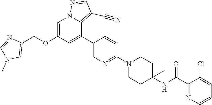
C1=C(OCC2=CN(C)C=N2)C=C(C2=CN=C(N3CCC(NC(C4=NC=CC=C4Cl)=O)(C)CC3)C=C2)C2=C(C#N)C=NN12
